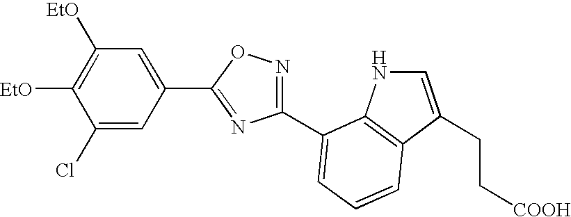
C1(C2=NC(C3=CC=CC4=C3NC=C4CC[COOH])=NO2)=CC([EtO])=C([EtO])C(Cl)=C1
